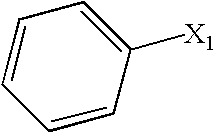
C1=CC([X1])=CC=C1
